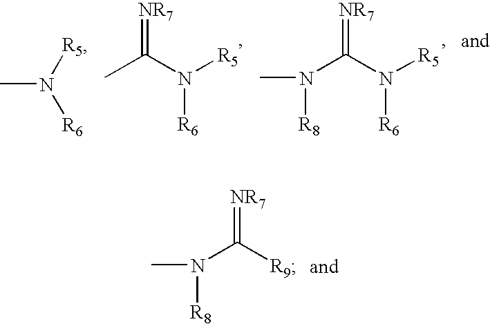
CC(=[NR7])N([R5])[R6].N(C(=[NR7])N([R5])[R6])([R8])C.CN([R5])[R6].N(C(=[NR7])[R9])(C)[R8]
